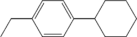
CCC1=CC=C(C2CCCCC2)C=C1
